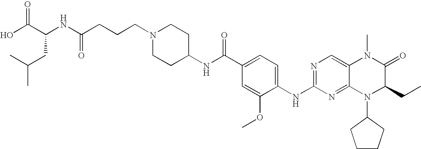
C(NC(CCCN1CCC(NC(C2=CC=C(NC3=NC=C4C(=N3)N(C3CCCC3)C(CC)C(=O)N4C)C(OC)=C2)=O)CC1)=O)(C(O)=O)CC(C)C
